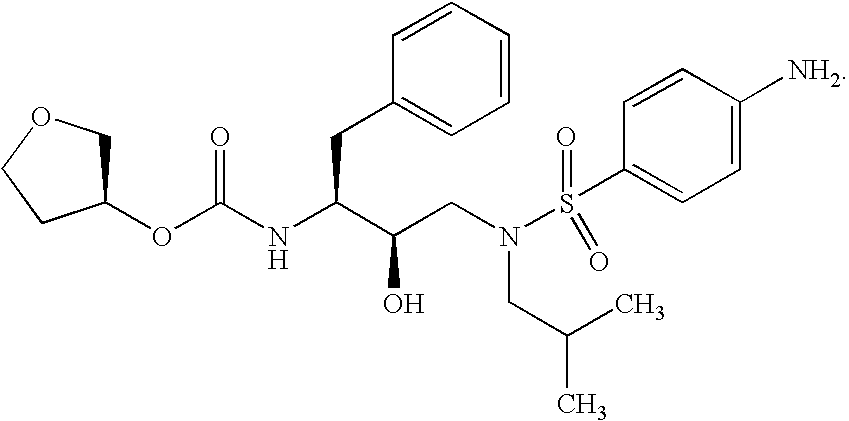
C1(OC(NC(C(CN(S(=O)(=O)C2=CC=C([NH2])C=C2)CC(C)C)O)CC2=CC=CC=C2)=O)COCC1
